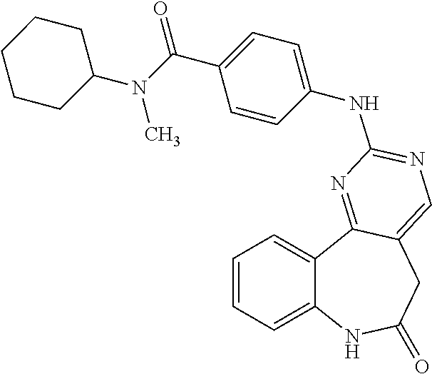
C1=CC=C2C(=C1)C1=NC(NC3=CC=C(C(=O)N(C4CCCCC4)C)C=C3)=NC=C1CC(=O)N2
